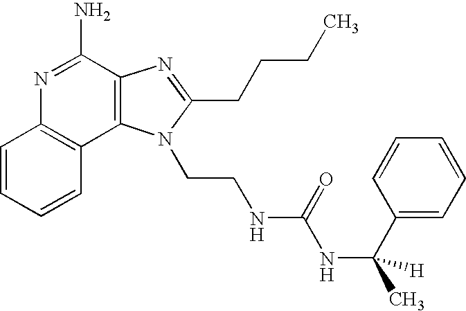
C1=CC=CC2=C1N=C(N)C1=C2N(CCNC(NC(C)(C2=CC=CC=C2)[H])=O)C(CCCC)=N1
